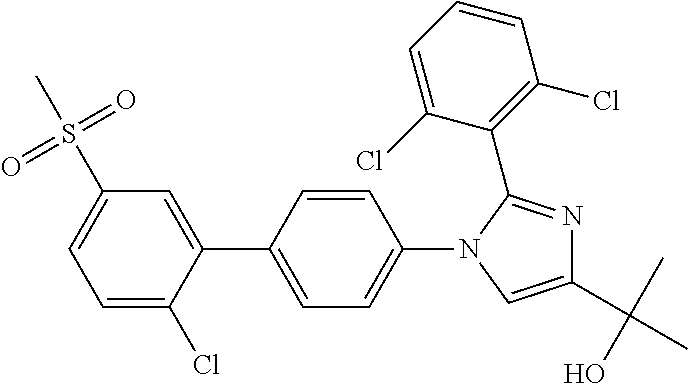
C1(C2=CC(S(C)(=O)=O)=CC=C2Cl)=CC=C(N2C(C3=C(Cl)C=CC=C3Cl)=NC(C(C)(O)C)=C2)C=C1
